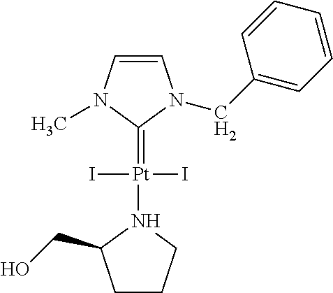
C1=CN(C)C(=[Pt](I)(I)N2CCCC2CO)N1CC1=CC=CC=C1
